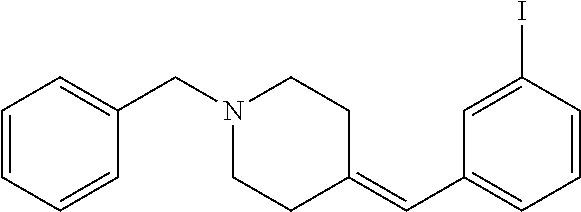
C1=CC=CC(CN2CCC(=CC3=CC=CC(I)=C3)CC2)=C1
